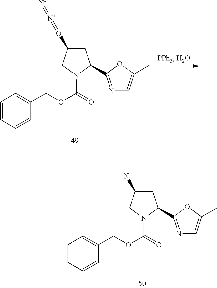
C1C(O=[N+]=[N-])CN(C(=O)OCC2=CC=CC=C2)C1C1=NC=C(C)O1.C1C(N)CN(C(=O)OCC2=CC=CC=C2)C1C1=NC=C(C)O1
